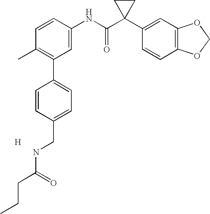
C1=CC(NC(C2(C3=CC4=C(C=C3)OCO4)CC2)=O)=CC(C2=CC=C(CNC(CCC)=O)C=C2)=C1C.[H]
